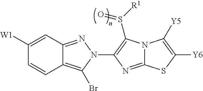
C1([W1])=CC2=NN(C3=C(S([R1])=O)N4C(=N3)SC([Y6])=C4[Y5])C(Br)=C2C=C1
